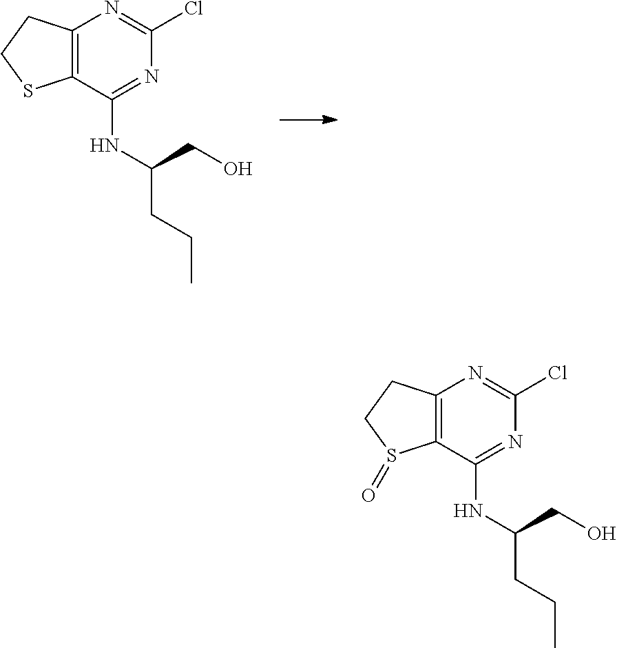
C12=C(C(NC(CO)CCC)=NC(Cl)=N1)SCC2.C12=C(C(NC(CO)CCC)=NC(Cl)=N1)S(=O)CC2
